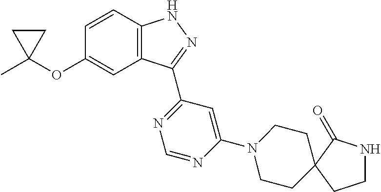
C1C(C)(OC2=CC3=C(C=C2)NN=C3C2=NC=NC(N3CCC4(CC3)C(=O)NCC4)=C2)C1
